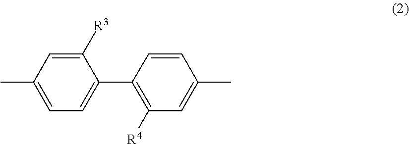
C1(C)=CC=C(C2=C([R4])C=C(C)C=C2)C([R3])=C1
